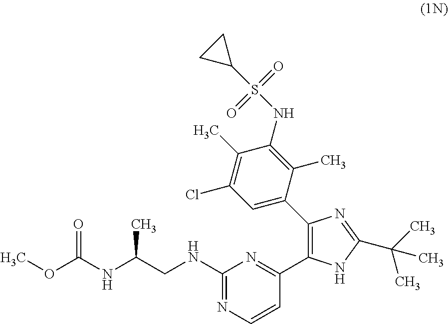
C1(C2=NC(NCC(NC(OC)=O)C)=NC=C2)=C(C2=CC(Cl)=C(C)C(NS(=O)(=O)C3CC3)=C2C)N=C(C(C)(C)C)N1
